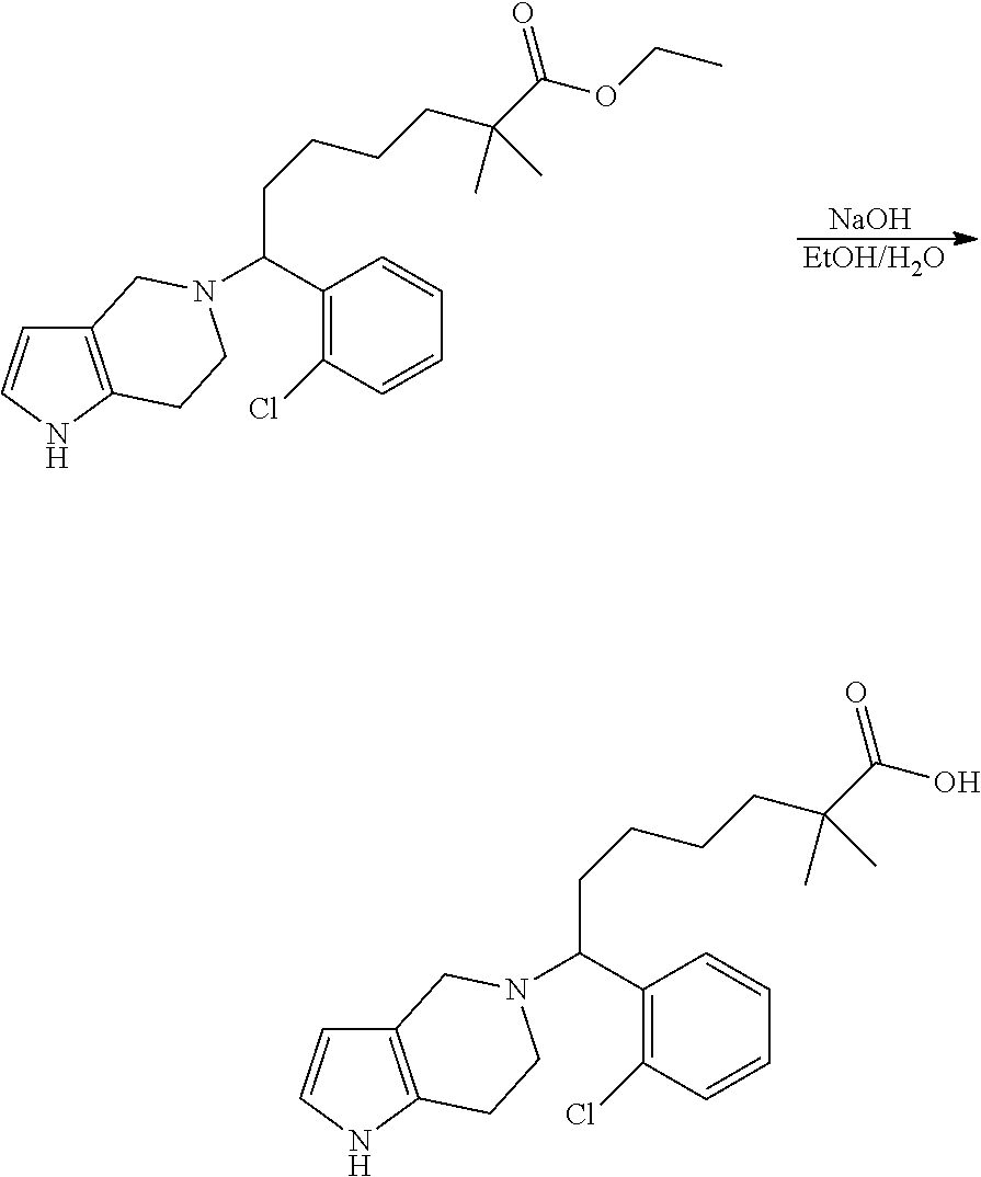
[NaOH].[EtOH/H2O].C12=C(NC=C1)CCN(C(CCCCC(C(=O)OCC)(C)C)C1=C(Cl)C=CC=C1)C2.C12=C(NC=C1)CCN(C(CCCCC(C(=O)O)(C)C)C1=C(Cl)C=CC=C1)C2
